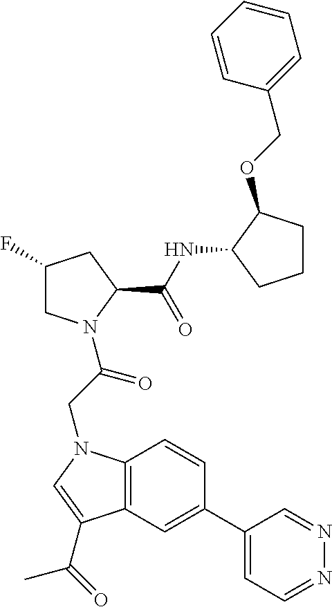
C1(C2=CC3=C(C=C2)N(CC(=O)N2CC(F)CC2C(NC2CCCC2OCC2=CC=CC=C2)=O)C=C3C(=O)C)=CC=NN=C1
